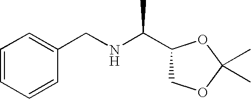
N(C(C1COC(C)(C)O1)C)CC1=CC=CC=C1
